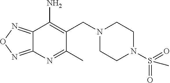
C(C1=C(N)C2=NON=C2N=C1C)N1CCN(S(=O)(=O)C)CC1
